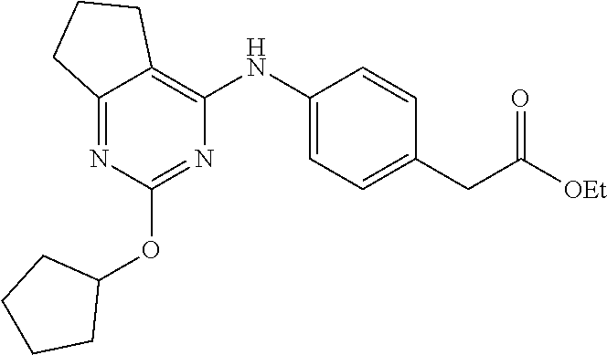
C12=NC(OC3CCCC3)=NC(NC3=CC=C(CC([OEt])=O)C=C3)=C1CCC2
